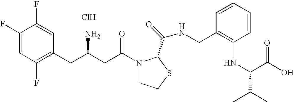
Cl.C1(F)=CC(F)=C(CC(CC(=O)N2CCSC2C(=O)NCC2=C(NC(C(C)C)C(O)=O)C=CC=C2)N)C=C1F
